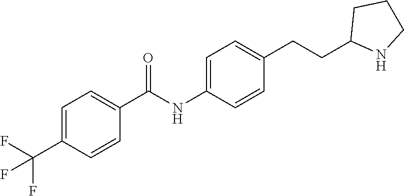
C1=C(C(F)(F)F)C=CC(C(NC2=CC=C(CCC3NCCC3)C=C2)=O)=C1
